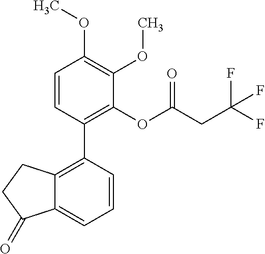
C1=CC(C2=C3C(=CC=C2)C(=O)CC3)=C(OC(CC(F)(F)F)=O)C(OC)=C1OC
